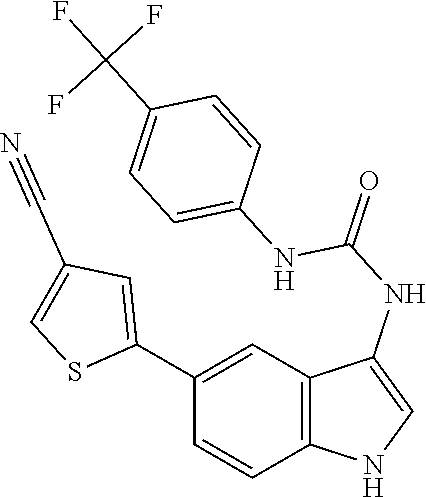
C12=C(C=C(C3=CC(C#N)=CS3)C=C1)C(NC(=O)NC1=CC=C(C(F)(F)F)C=C1)=CN2
